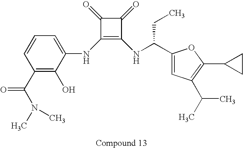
C1(NC2=CC=CC(C(=O)N(C)C)=C2O)=C(NC(CC)C2=CC(C(C)C)=C(C3CC3)O2)C(=O)C1=O
